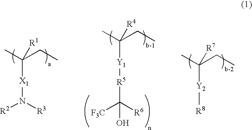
C([X1]N([R2])[R3])(C)([R1])CC.C([Y1][R5]C([F3C])([R6])O)(C)([R4])CC.C([Y2][R8])(C)([R7])CC
